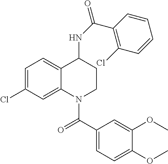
C1=C(Cl)C=C2C(=C1)C(NC(=O)C1=C(Cl)C=CC=C1)CCN2C(C1=CC=C(OC)C(OC)=C1)=O
